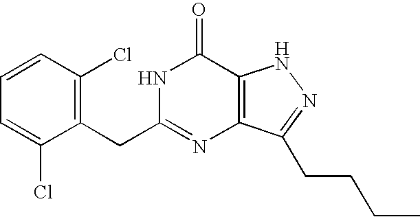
C1(Cl)=C(CC2=NC3=C(C(=O)N2)NN=C3CCCC)C(Cl)=CC=C1
